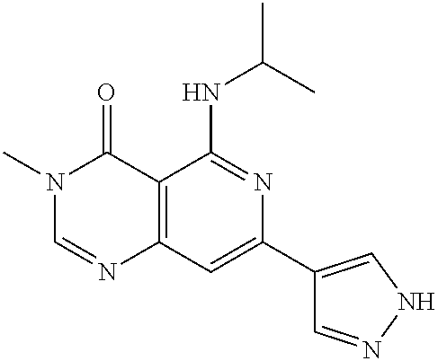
C12=C(C=C(C3=CNN=C3)N=C1NC(C)C)N=CN(C)C2=O
